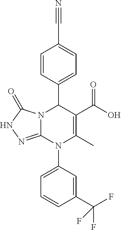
C1=CC(C2N3C(=NNC3=O)N(C3=CC=CC(C(F)(F)F)=C3)C(C)=C2C(O)=O)=CC=C1C#N
